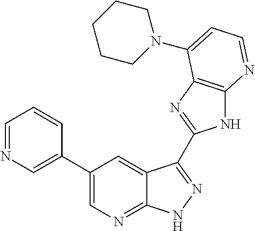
C1=NC=C(C2=CN=C3C(=C2)C(C2=NC4=C(N2)N=CC=C4N2CCCCC2)=NN3)C=C1
